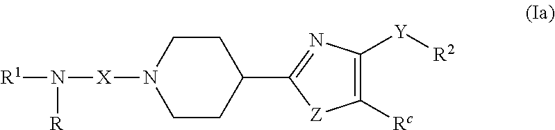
[R1]N([R])[X]N1CCC(C2=NC([Y][R2])=C([Rc])[Z]2)CC1
